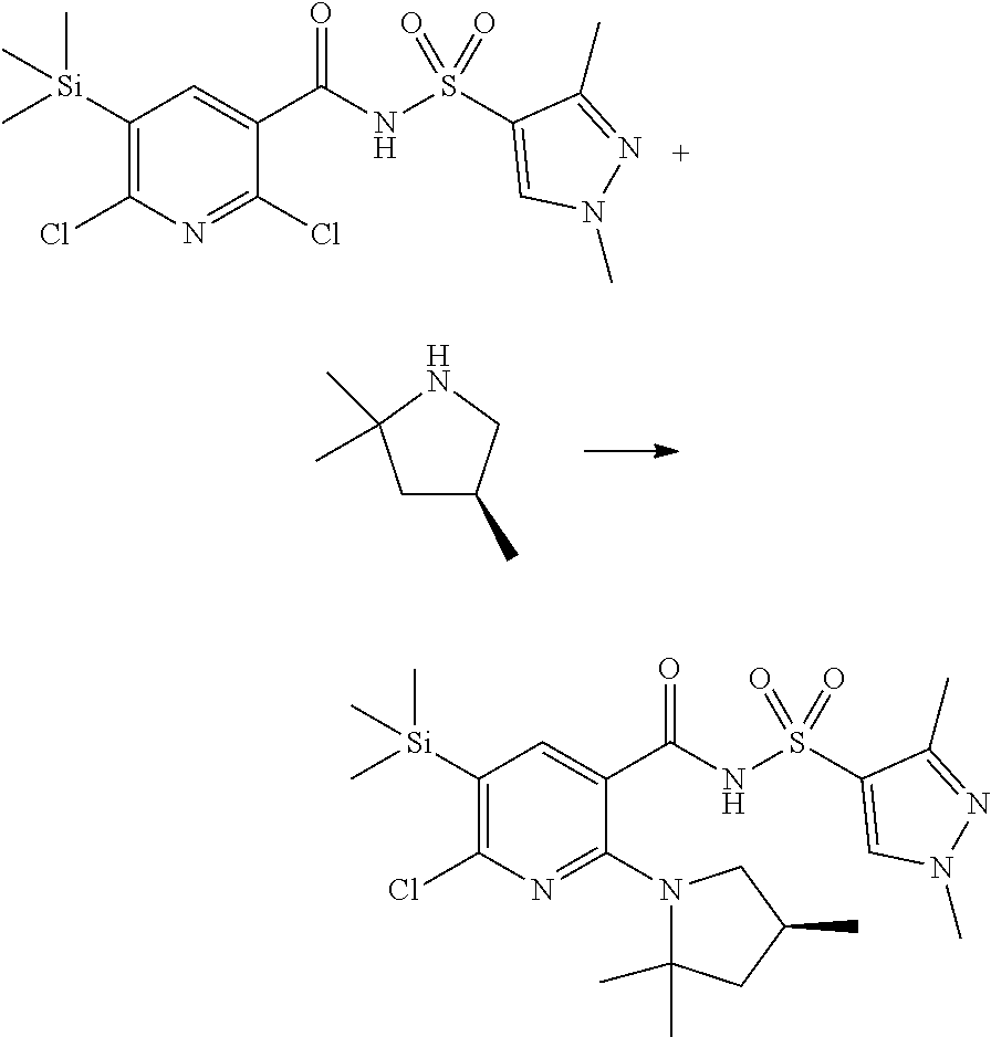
[Si](C)(C)(C)C1=C(Cl)N=C(Cl)C(C(=O)NS(C2=CN(C)N=C2C)(=O)=O)=C1.C1C(C)CNC1(C)C.[Si](C)(C)(C)C1=C(Cl)N=C(N2C(C)(C)CC(C)C2)C(C(=O)NS(C2=CN(C)N=C2C)(=O)=O)=C1
